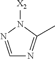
C1=NN([X2])C(C)=N1
